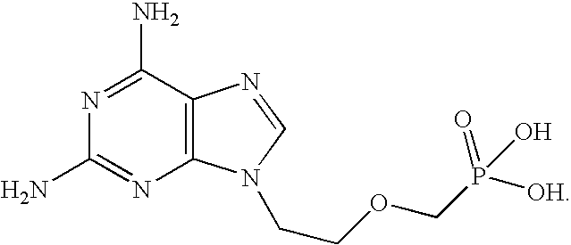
N1=C(N)C2=C(N=C1N)N(CCOCP([OH])(=O)O)C=N2
